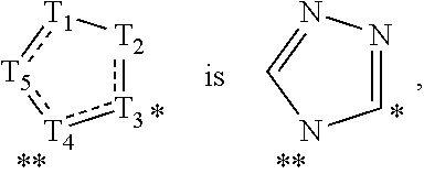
[T3]1:[T2][T1]:[T5]:[T4]:1.C1=NN=CN1
